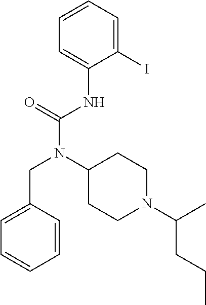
C1=CC=C(I)C(NC(N(C2CCN(C(C)CCC)CC2)CC2=CC=CC=C2)=O)=C1
